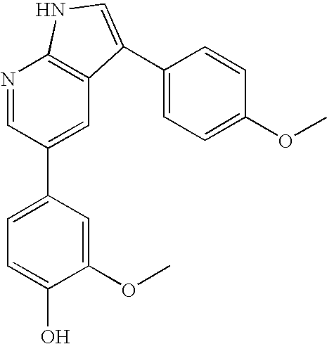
N1=CC(C2=CC=C(O)C(OC)=C2)=CC2=C1NC=C2C1=CC=C(OC)C=C1
